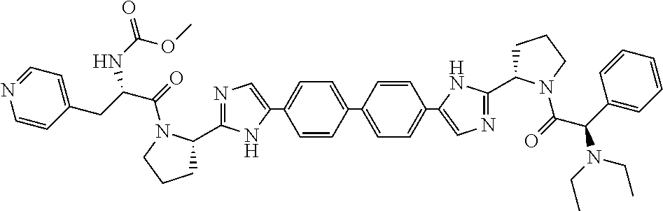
C1=CC(C2=CC=C(C3=CN=C(C4CCCN4C(=O)C(CC4=CC=NC=C4)NC(=O)OC)N3)C=C2)=CC=C1C1=CN=C(C2CCCN2C(=O)C(C2=CC=CC=C2)N(CC)CC)N1
